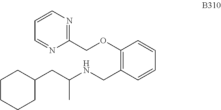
C1(COC2=C(CNC(CC3CCCCC3)C)C=CC=C2)=NC=CC=N1
